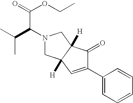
C1(C2=CC3([H])C([H])(C2=O)CN(C(C(C)C)C(=O)OCC)C3)=CC=CC=C1
